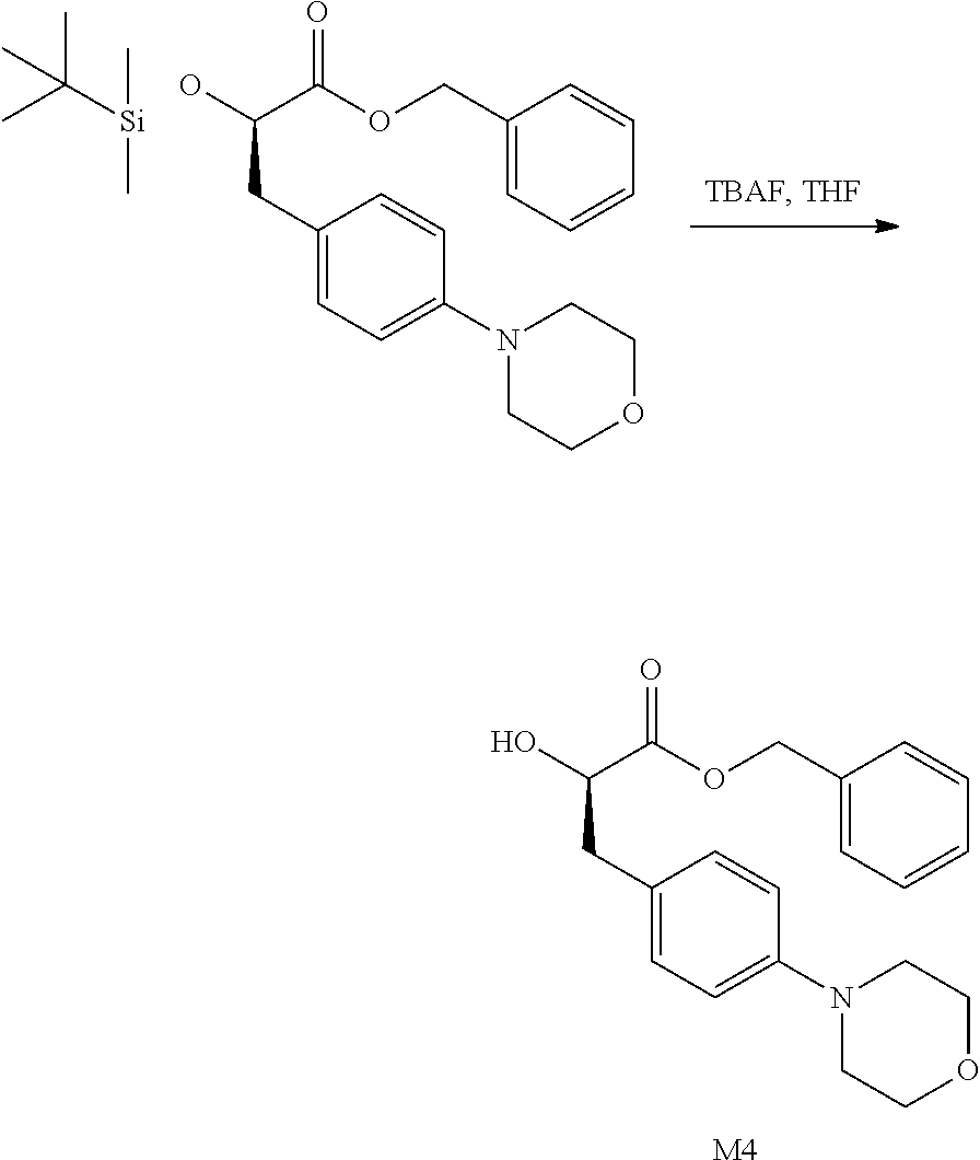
C1(CC(O)C(OCC2=CC=CC=C2)=O)=CC=C(N2CCOCC2)C=C1.[M4].[Si](C(C)(C)C)(C)C.C1(CC(C(OCC2=CC=CC=C2)=O)O)=CC=C(N2CCOCC2)C=C1
